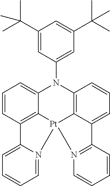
C12=C3C(=CC=C1)N(C1=CC(C(C)(C)C)=CC(C(C)(C)C)=C1)C1=C4C(=CC=C1)C1=N(C=CC=C1)[Pt]34N1=CC=CC=C21
